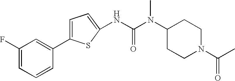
C1=C(C2=CC(F)=CC=C2)SC(NC(N(C2CCN(C(C)=O)CC2)C)=O)=C1
